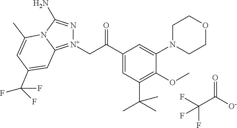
[N+]1(CC(C2=CC(C(C)(C)C)=C(OC)C(N3CCOCC3)=C2)=O)=C2N(C(N)=N1)C(C)=CC(C(F)(F)F)=C2.FC(C([O-])=O)(F)F
